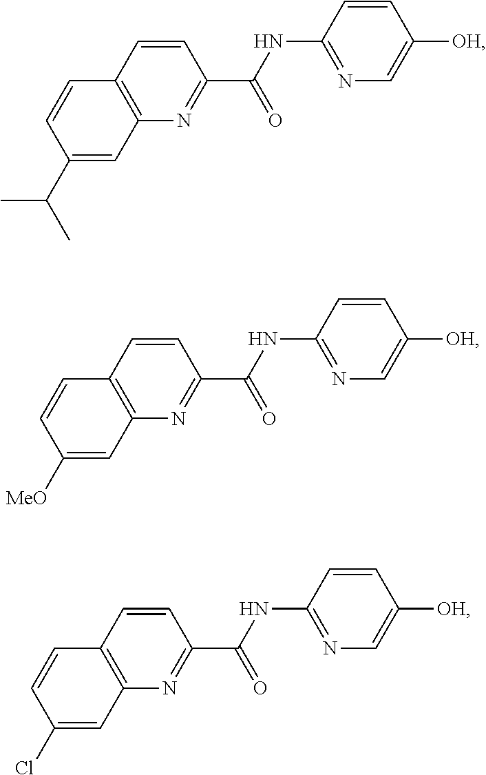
N(C1=NC=C([OH])C=C1)C(C1=NC2=C(C=CC([MeO])=C2)C=C1)=O.N(C1=NC=C([OH])C=C1)C(C1=NC2=C(C=CC(C(C)C)=C2)C=C1)=O.N(C1=NC=C([OH])C=C1)C(C1=NC2=C(C=CC(Cl)=C2)C=C1)=O
